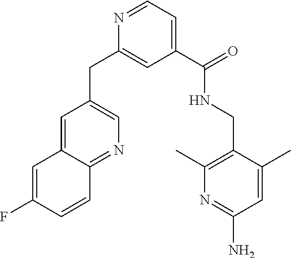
C1=C2C(=NC=C1CC1=CC(C(=O)NCC3=C(C)N=C(N)C=C3C)=CC=N1)C=CC(F)=C2
